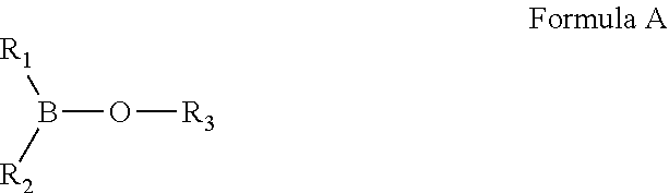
B(O[R3])([R2])[R1]
